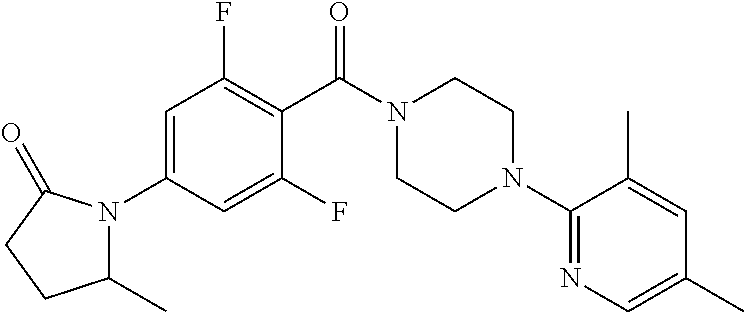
C1=C(N2C(C)CCC2=O)C=C(F)C(C(N2CCN(C3=NC=C(C)C=C3C)CC2)=O)=C1F
